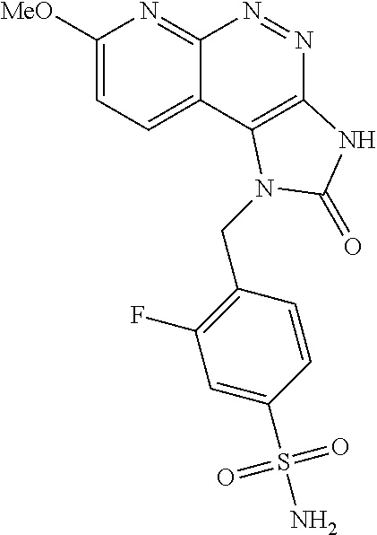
C1([MeO])=CC=C2C(=N1)N=NC1=C2N(CC2=C(F)C=C(S(N)(=O)=O)C=C2)C(=O)N1
